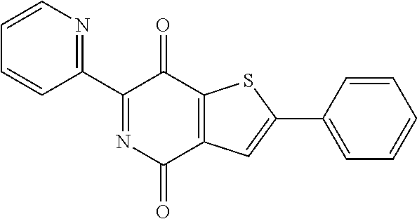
N1=C(C2=NC=CC=C2)C(=O)C2=C(C1=O)C=C(C1=CC=CC=C1)S2
